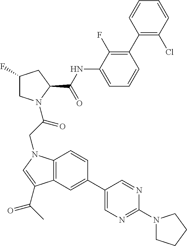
C12=C(C=C(C3=CN=C(N4CCCC4)N=C3)C=C1)C(C(=O)C)=CN2CC(=O)N1CC(F)CC1C(=O)NC1=CC=CC(C2=C(Cl)C=CC=C2)=C1F
